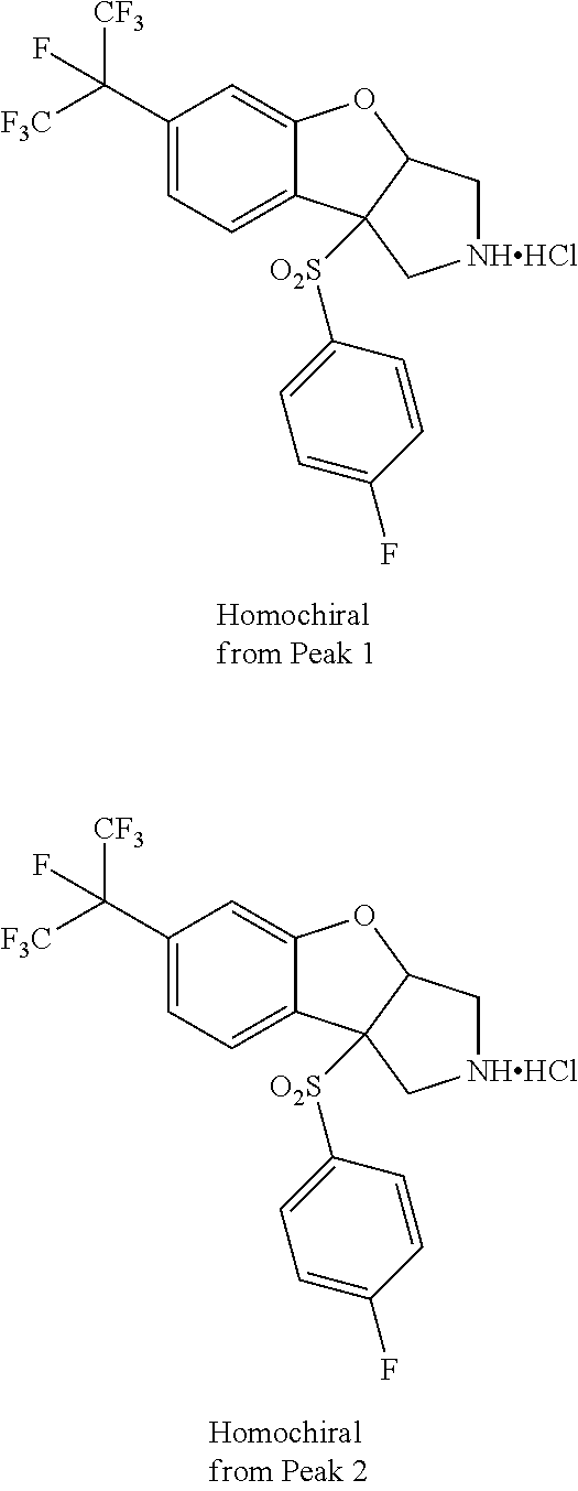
C1(C([F3C])([CF3])F)=CC=C2C(=C1)OC1C2([O2S]C2=CC=C(F)C=C2)C[NHHCl]C1.C1(C([F3C])([CF3])F)=CC=C2C(=C1)OC1C2([O2S]C2=CC=C(F)C=C2)C[NHHCl]C1
